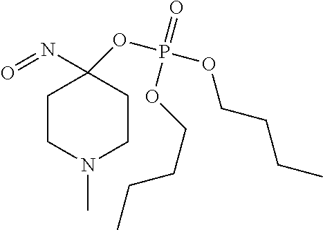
C1CN(C)CCC1(N=O)OP(OCCCC)(=O)OCCCC
